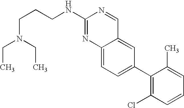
C12=CC=C(C3=C(Cl)C=CC=C3C)C=C1C=NC(NCCCN(CC)CC)=N2
